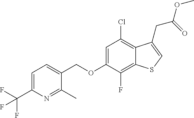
C(OC1=CC(Cl)=C2C(=C1F)SC=C2CC(OC)=O)C1=CC=C(C(F)(F)F)N=C1C
